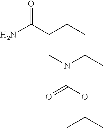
C1(C(=O)N)CN(C(=O)OC(C)(C)C)C(C)CC1
